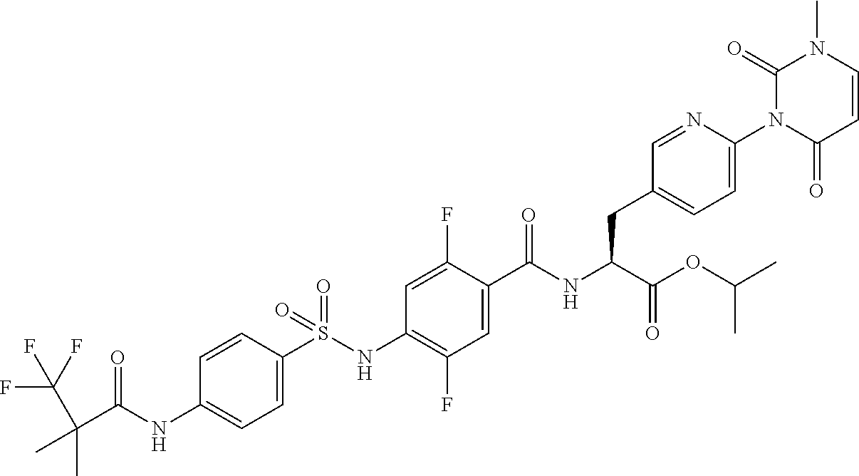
C1=C(S(NC2=C(F)C=C(C(NC(C(OC(C)C)=O)CC3=CC=C(N4C(=O)C=CN(C)C4=O)N=C3)=O)C(F)=C2)(=O)=O)C=CC(NC(C(C)(C)C(F)(F)F)=O)=C1
